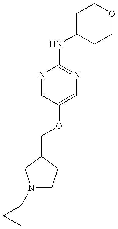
N1(C2CC2)CCC(COC2=CN=C(NC3CCOCC3)N=C2)C1
